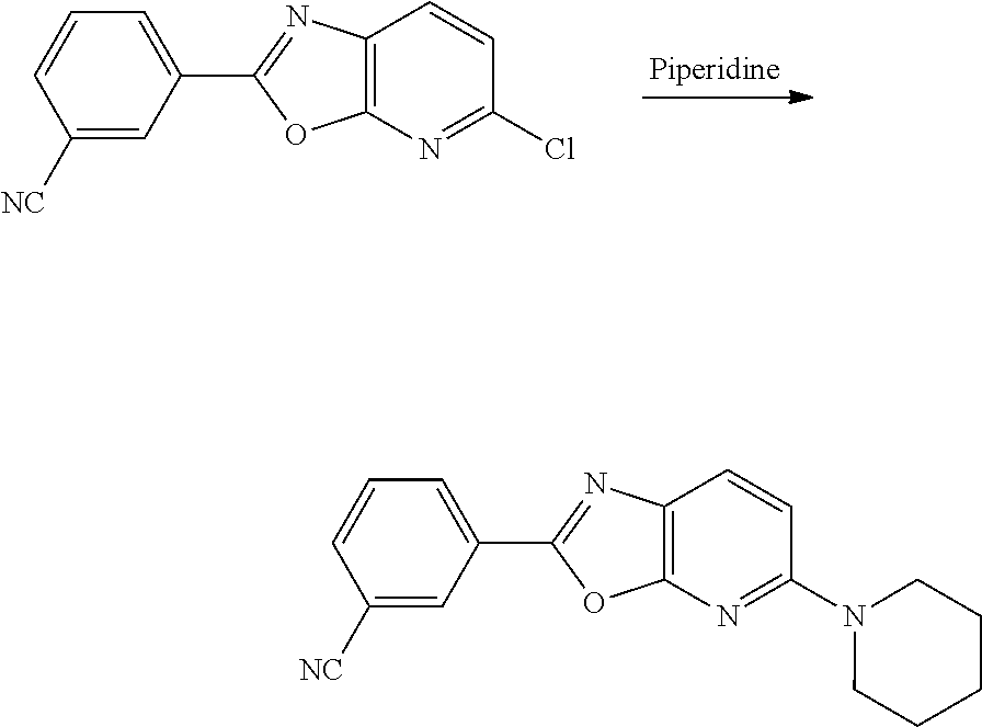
C1=CC([NC])=CC(C2=NC3=C(O2)N=C(Cl)C=C3)=C1.C1=CC([NC])=CC(C2=NC3=C(O2)N=C(N2CCCCC2)C=C3)=C1
